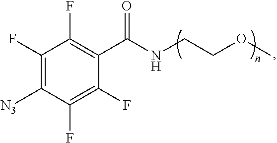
C1(F)=C([N3])C(F)=C(F)C(C(NCCOC)=O)=C1F
